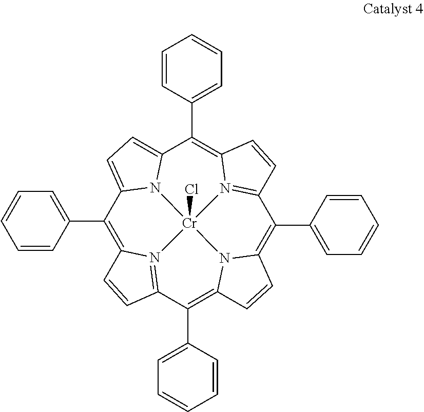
C1(C2=CC=CC=C2)=C2N3=C(C(C4=CC=CC=C4)=C4N5C(=C(C6=CC=CC=C6)C6=N7C(=C(C8=CC=CC=C8)C8=CC=C1N8[Cr]753Cl)C=C6)C=C4)C=C2
